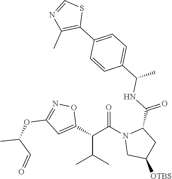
C1(C(C(N2CC([OTBS])CC2C(=O)NC(C)C2=CC=C(C3=C(C)N=CS3)C=C2)=O)C(C)C)=CC(OC(C=O)C)=NO1
